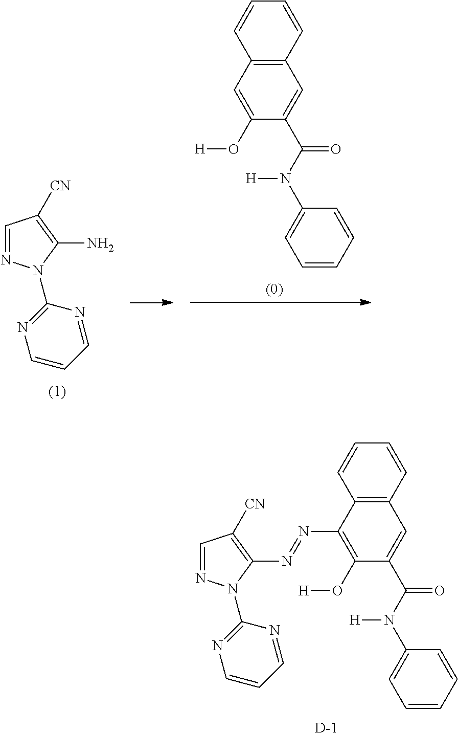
C1=NN(C2=NC=CC=N2)C(N)=C1[CN].C12=C(C=CC=C1)C=C(C(N([H])C1=CC=CC=C1)=O)C(O[H])=C2.C1=NN(C2=NC=CC=N2)C(N=NC2=C(O[H])C(C(N([H])C3=CC=CC=C3)=O)=CC3=C2C=CC=C3)=C1[CN].[D]
